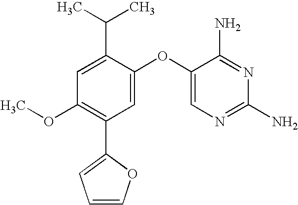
C1=C(C(C)C)C(OC2=CN=C(N)N=C2N)=CC(C2=CC=CO2)=C1OC
